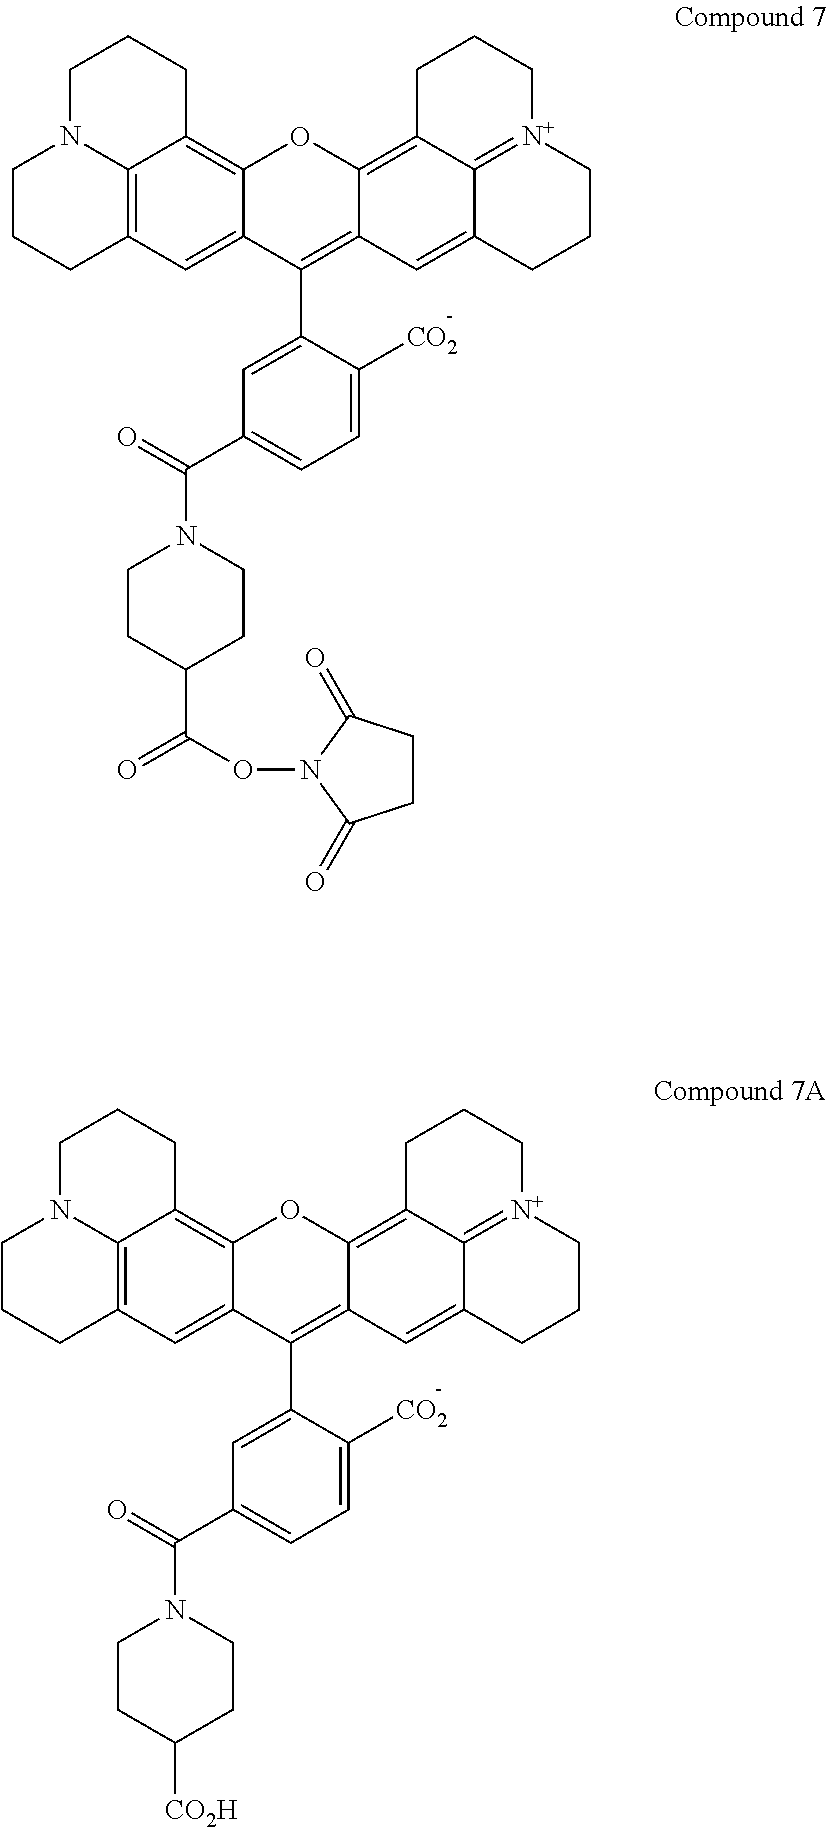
C1CCC2=C3N1CCCC3=C1C(=C2)C(C2=CC(C(=O)N3CCC(C(ON4C(=O)CCC4=O)=O)CC3)=CC=C2[CO2])=C2C(=C3C4=[N+](CCCC4=C2)CCC3)O1.C1CCC2=C3N1CCCC3=C1C(=C2)C(C2=CC(C(=O)N3CCC([CO2H])CC3)=CC=C2[CO2])=C2C(=C3C4=[N+](CCCC4=C2)CCC3)O1
